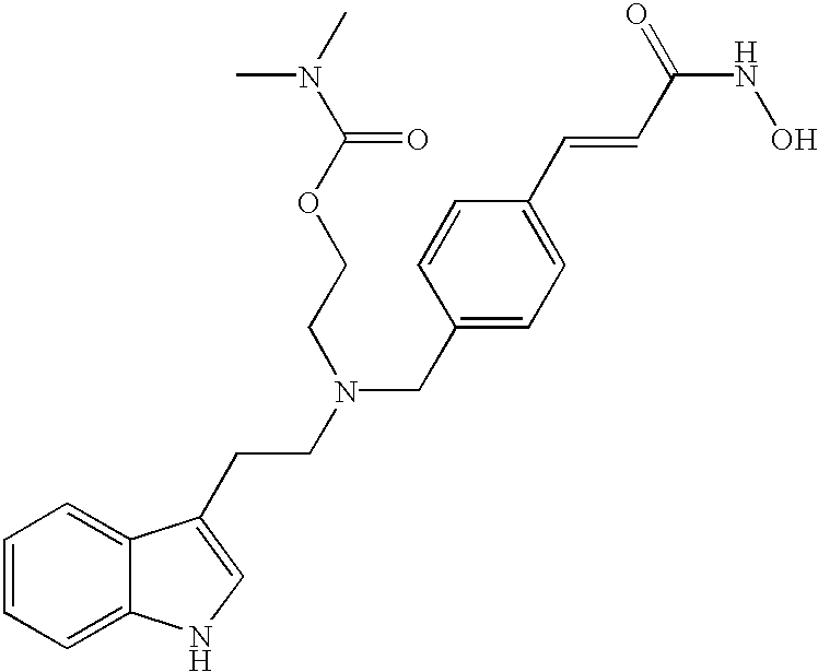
C12=CC=CC=C1NC=C2CCN(CC1=CC=C(C=CC(NO)=O)C=C1)CCOC(N(C)C)=O
